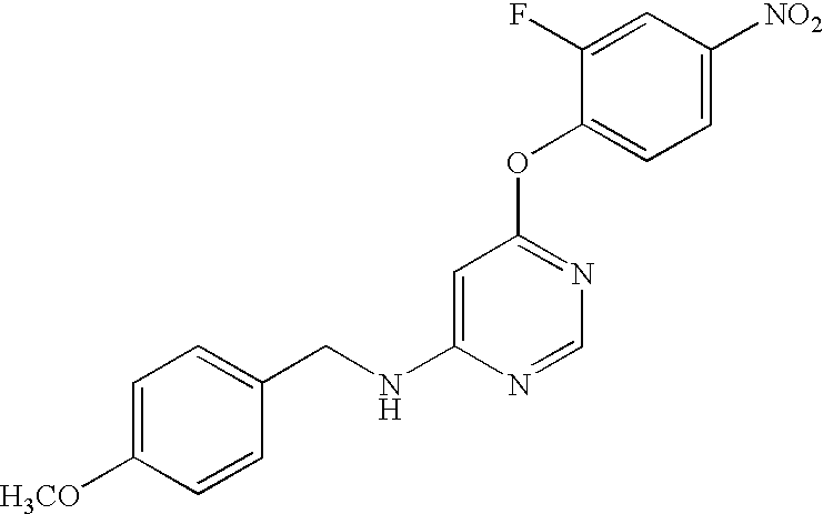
C1=C([H3CO])C=CC(CNC2=CC(OC3=CC=C([NO2])C=C3F)=NC=N2)=C1
